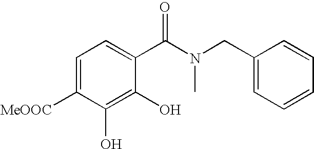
C1=C([MeOOC])C(O)=C(O)C(C(N(CC2=CC=CC=C2)C)=O)=C1
